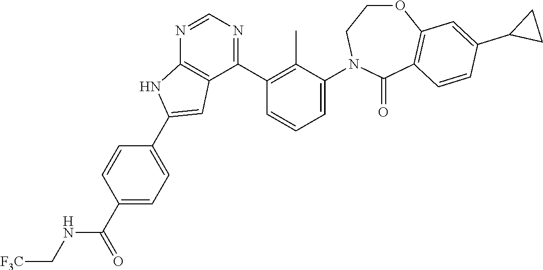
N1=CN=C(C2=C(C)C(N3CCOC4=C(C3=O)C=CC(C3CC3)=C4)=CC=C2)C2=C1NC(C1=CC=C(C(NC[F3C])=O)C=C1)=C2
